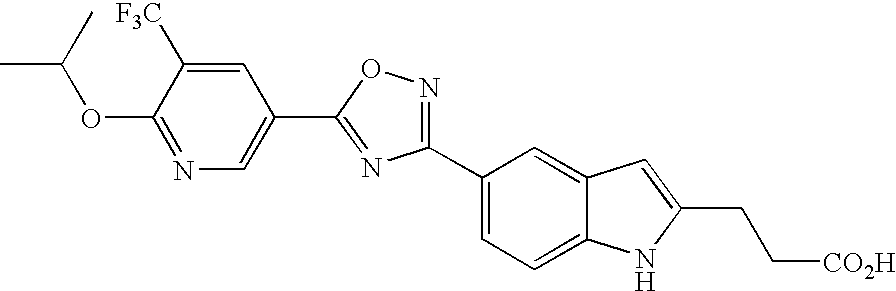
C1(OC(C)C)=NC=C(C2=NC(C3=CC=C4C(=C3)C=C(CC[CO2H])N4)=NO2)C=C1[F3C]
